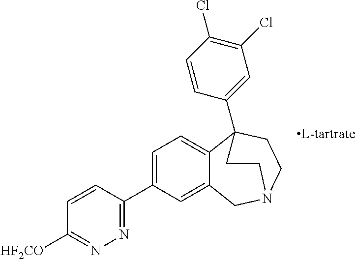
C1=CC([HF2CO])=NN=C1C1=CC=C2C(=C1)CN1CCC2(C2=CC(Cl)=C(Cl)C=C2)CC1
